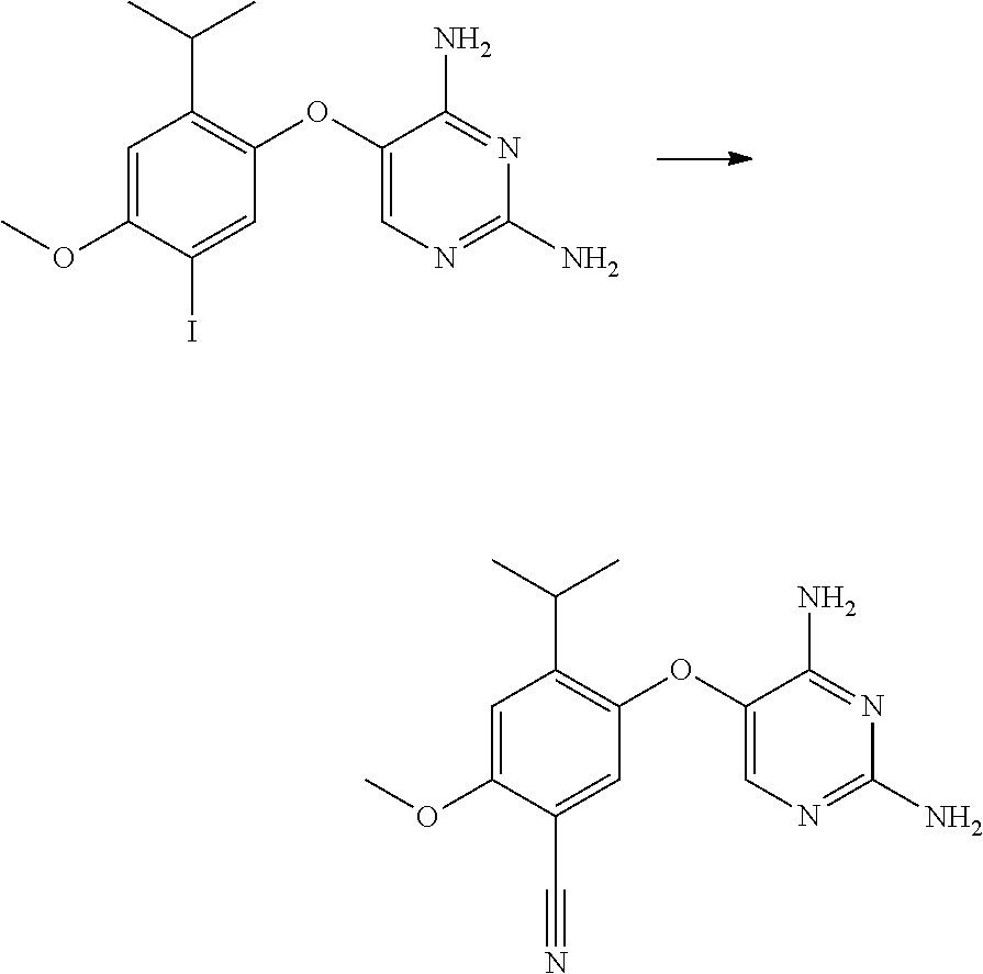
N1=C(N)C(OC2=C(C(C)C)C=C(OC)C(I)=C2)=CN=C1N.N1=C(N)C(OC2=C(C(C)C)C=C(OC)C(C#N)=C2)=CN=C1N
